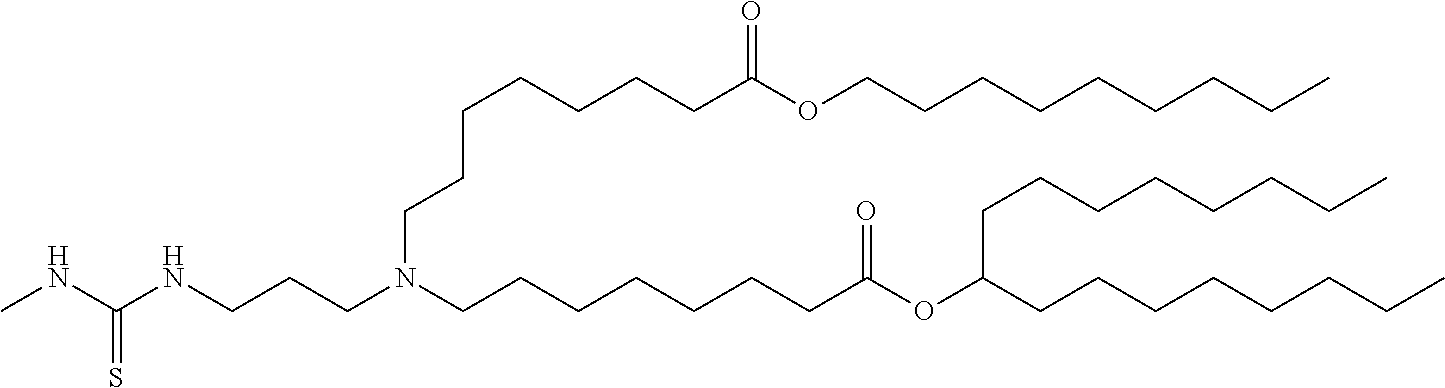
C(CCC)CCCCCOC(CCCCCCCN(CCCNC(NC)=S)CCCCCCCC(=O)OC(CCCCCCCC)CCCCCCCC)=O
